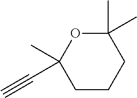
C1C(C)(C)OC(C)(C#C)CC1
